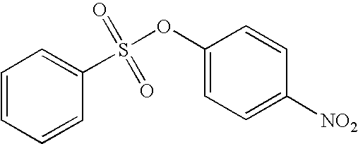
C1=CC=CC(S(OC2=CC=C([NO2])C=C2)(=O)=O)=C1
